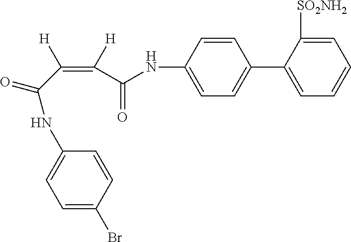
C1=CC(NC(C([H])=C([H])C(=O)NC2=CC=C(Br)C=C2)=O)=CC=C1C1=CC=CC=C1[SO2NH2]
